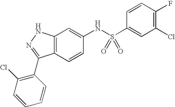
C12=C(C=CC(NS(C3=CC(Cl)=C(F)C=C3)(=O)=O)=C1)C(C1=C(Cl)C=CC=C1)=NN2
